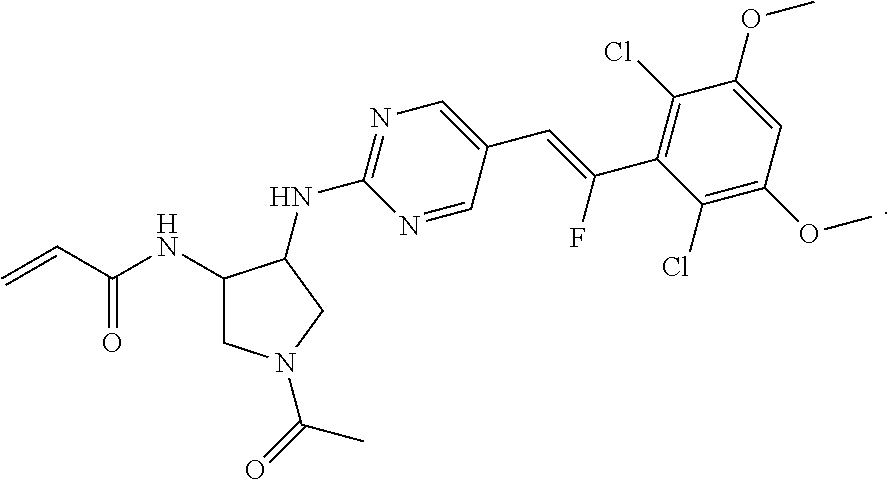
C1(NC(C=C)=O)CN(C(=O)C)CC1NC1=NC=C(C=C(F)C2=C(Cl)C(OC)=CC(OC)=C2Cl)C=N1
